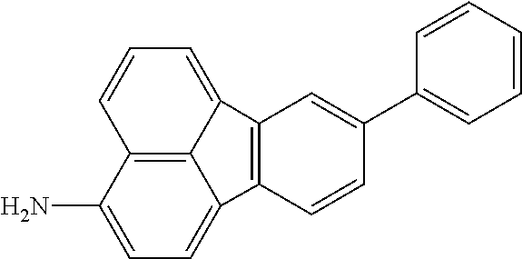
C12=C3C(N)=CC=C1C1=C(C2=CC=C3)C=C(C2=CC=CC=C2)C=C1
